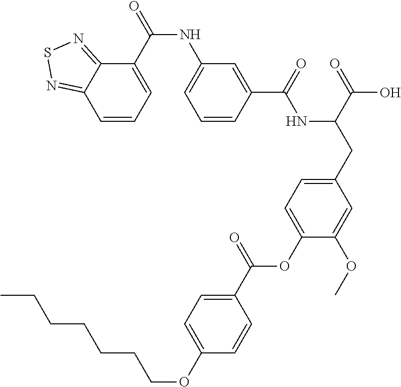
C1=CC(C(=O)NC(CC2=CC=C(OC(C3=CC=C(OCCCCCCC)C=C3)=O)C(OC)=C2)C(=O)O)=CC(NC(=O)C2=CC=CC3=NSN=C23)=C1
